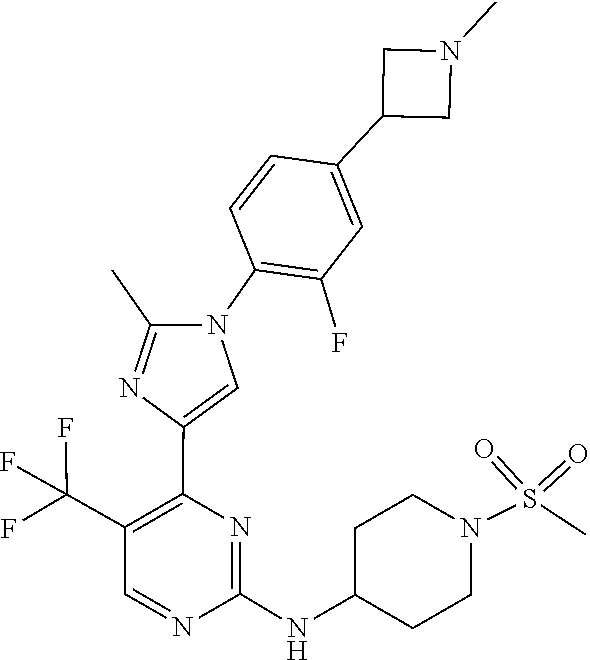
N(C1=NC(C2=CN(C3=C(F)C=C(C4CN(C)C4)C=C3)C(C)=N2)=C(C(F)(F)F)C=N1)C1CCN(S(=O)(=O)C)CC1
